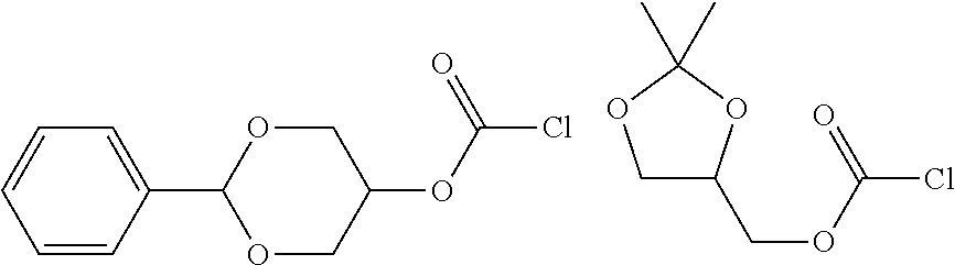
C1=CC(C2OCC(OC(=O)Cl)CO2)=CC=C1.O(C(=O)Cl)CC1COC(C)(C)O1
